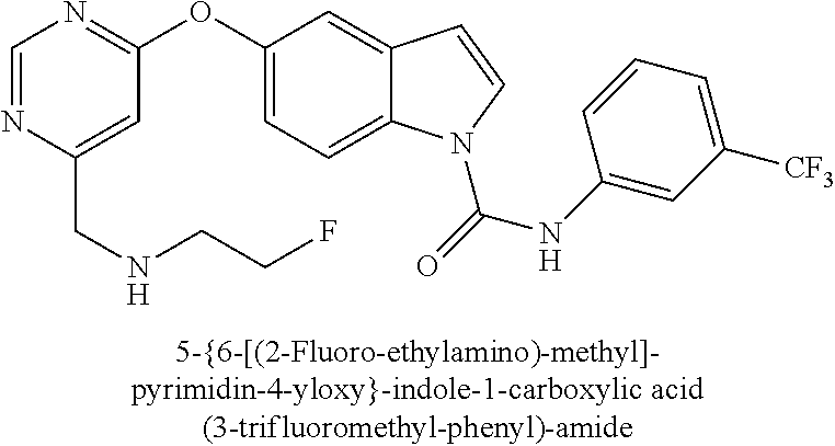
C1=NC(CNCCF)=CC(OC2=CC=C3C(=C2)C=CN3C(=O)NC2=CC([CF3])=CC=C2)=N1
